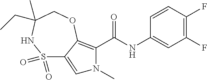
C1=CC(F)=C(F)C=C1NC(C1=C2C(=CN1C)S(=O)(=O)NC(CC)(C)CO2)=O
